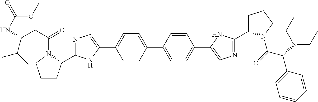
C1=CC(C2=CC=C(C3=CN=C(C4CCCN4C(=O)C(N(CC)CC)C4=CC=CC=C4)N3)C=C2)=CC=C1C1=CN=C(C2CCCN2C(CC(NC(=O)OC)C(C)C)=O)N1
